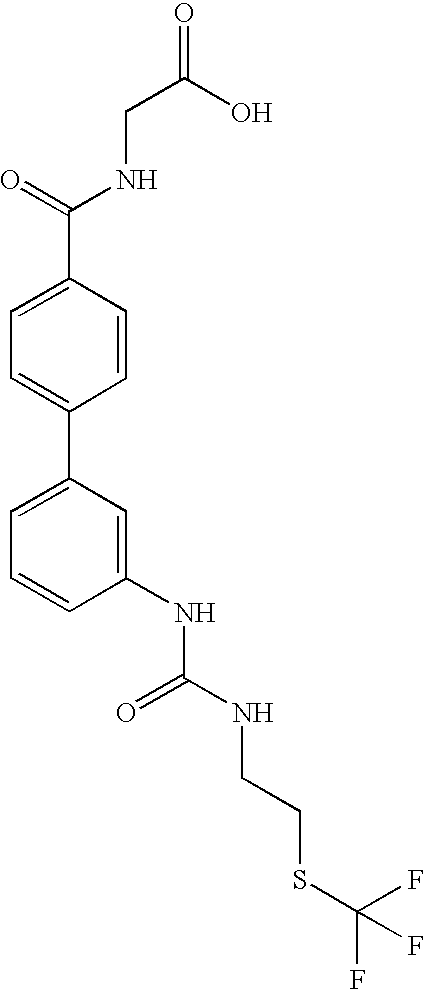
C1=C(C(=O)NCC(=O)O)C=CC(C2=CC=CC(NC(=O)NCCSC(F)(F)F)=C2)=C1
